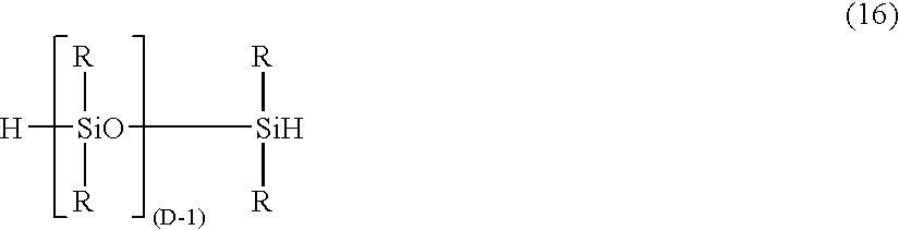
[SiO]([H])([R])([R])[Si]([R])[R]
